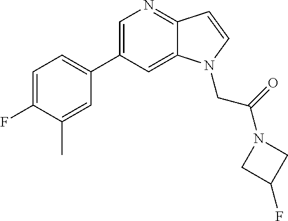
C1=C(C2=CC=C(F)C(C)=C2)C=C2C(=N1)C=CN2CC(N1CC(F)C1)=O
